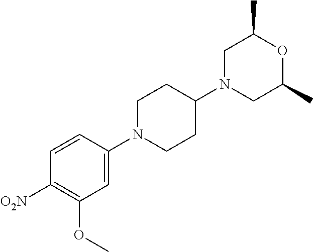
C1=CC(N2CCC(N3CC(C)OC(C)C3)CC2)=CC(OC)=C1[O2N]
